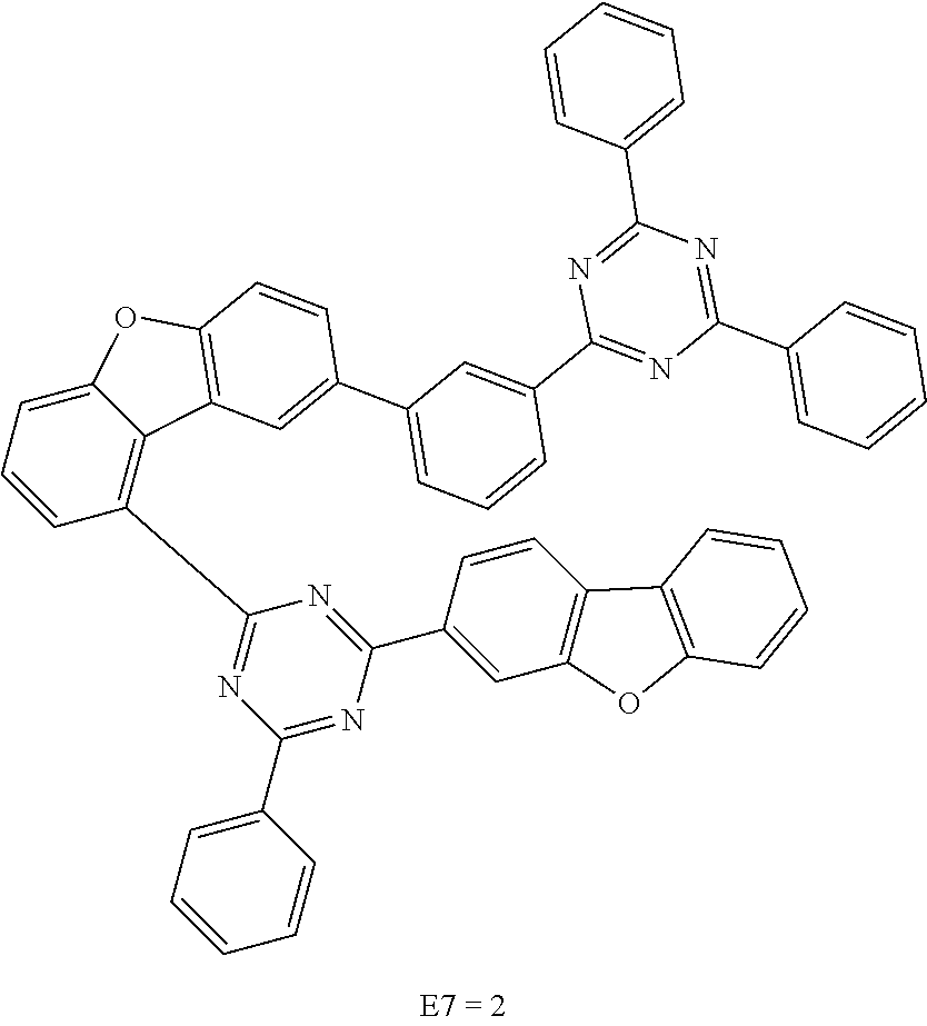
C1(C2=CC=CC=C2)=NC(C2=CC3=C(C=C2)C2=C(O3)C=CC=C2)=NC(C2=C3C(=CC=C2)OC2=C3C=C(C3=CC=CC(C4=NC(C5=CC=CC=C5)=NC(C5=CC=CC=C5)=N4)=C3)C=C2)=N1
